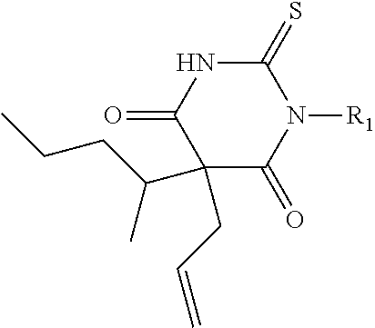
C1(=S)NC(=O)C(CC=C)(C(C)CCC)C(=O)N1[R1]
